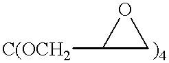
[C(OCH2]C1CO1
